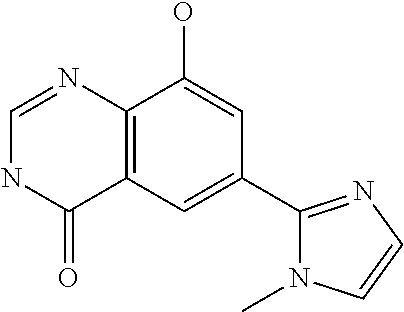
C12=C(C=C(C3=NC=CN3C)C=C1O)C(=O)NC=N2
